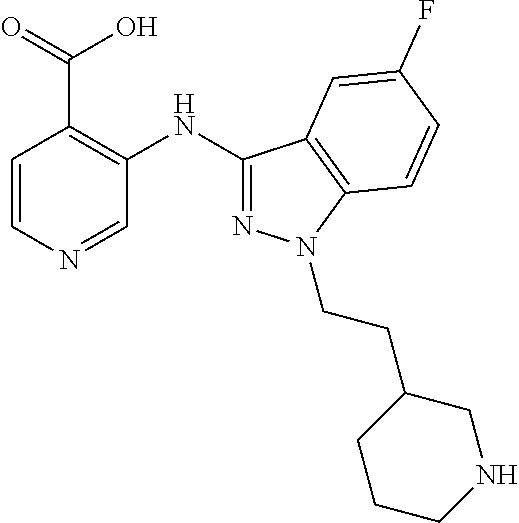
C1=CN=CC(NC2=NN(CCC3CNCCC3)C3=C2C=C(F)C=C3)=C1C(=O)O
